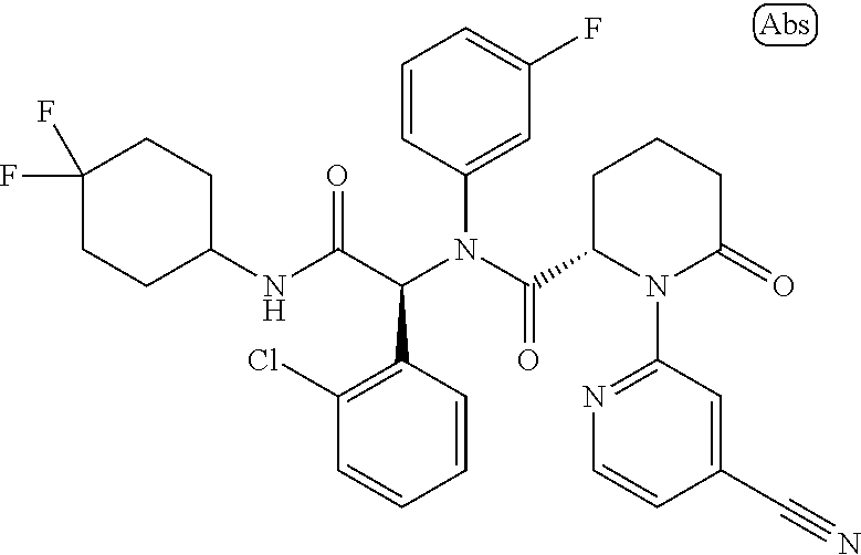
C1=CC(C(C(NC2CCC(F)(F)CC2)=O)N(C(=O)C2N(C3=NC=CC(C#N)=C3)C(=O)CCC2)C2=CC(F)=CC=C2)=C(Cl)C=C1
